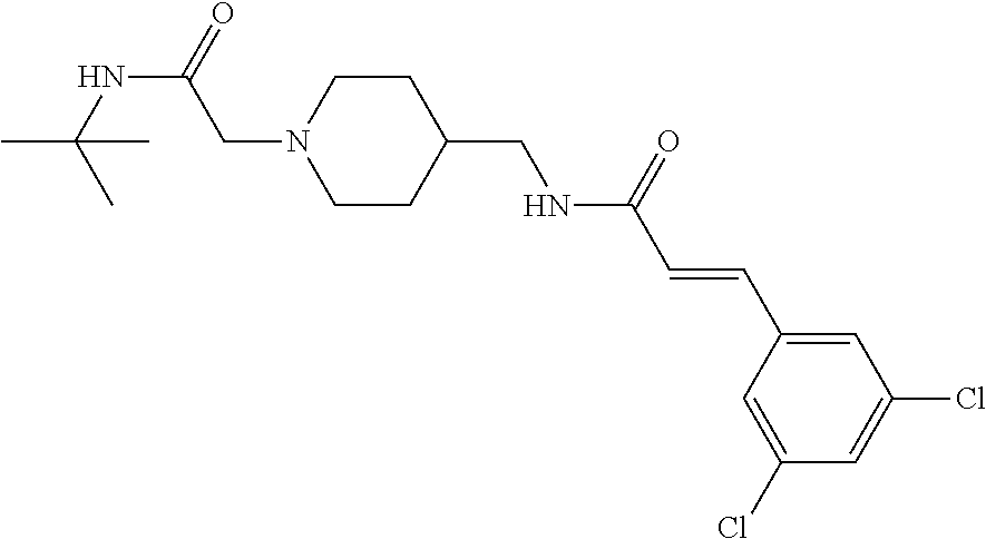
C(C(=O)NCC1CCN(CC(NC(C)(C)C)=O)CC1)=CC1=CC(Cl)=CC(Cl)=C1
